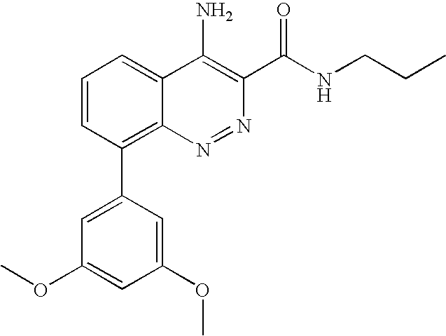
C1=CC(C2=CC(OC)=CC(OC)=C2)=C2C(=C1)C(N)=C(C(NCCC)=O)N=N2
